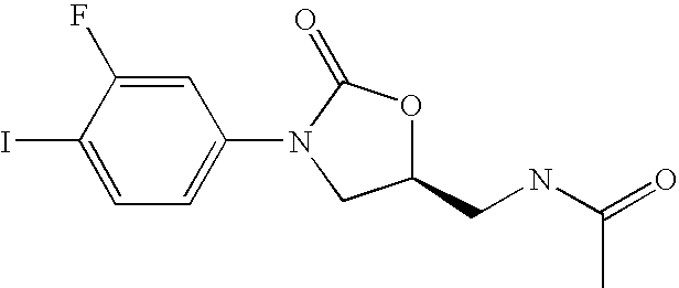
C1(CNC(=O)C)OC(=O)N(C2=CC=C(I)C(F)=C2)C1
